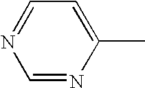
C1=NC(C)=CC=N1
